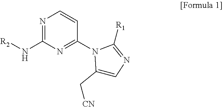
[R2]NC1=NC=CC(N2C(C[CN])=CN=C2[R1])=N1
